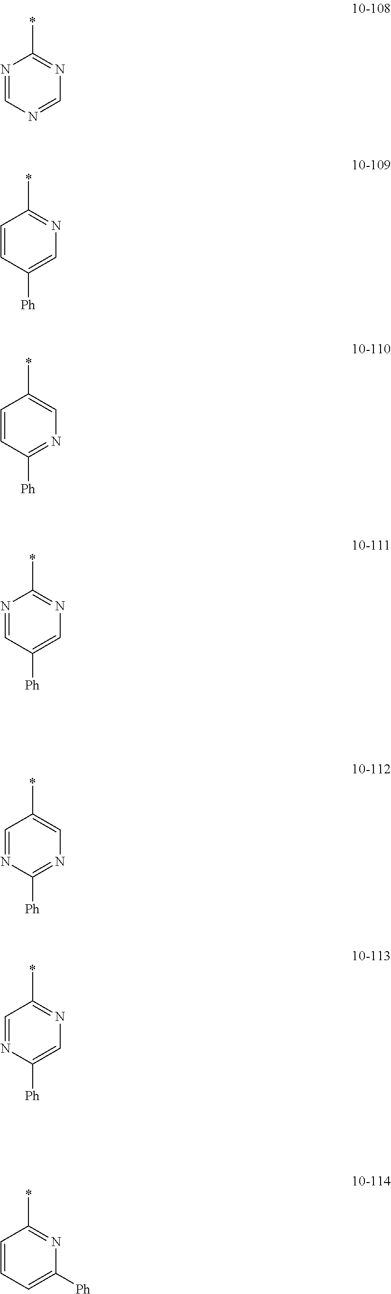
N1=CN=CN=C1*.C1=CC([Ph])=CN=C1*.C1=CC([Ph])=NC=C1*.N1=CC([Ph])=CN=C1*.C1=NC([Ph])=NC=C1*.C1=NC([Ph])=CN=C1*.C1=CC=C([Ph])N=C1*
